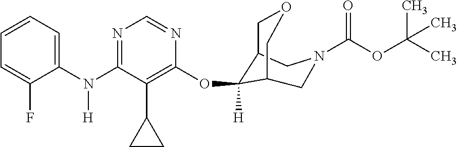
C1(N(C2=NC=NC(OC3([H])C4COCC3CN(C(OC(C)(C)C)=O)C4)=C2C2CC2)[H])=CC=CC=C1F
